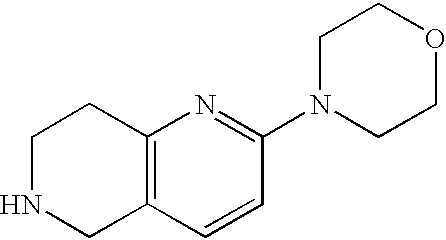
C12=C(C=CC(N3CCOCC3)=N1)CNCC2
